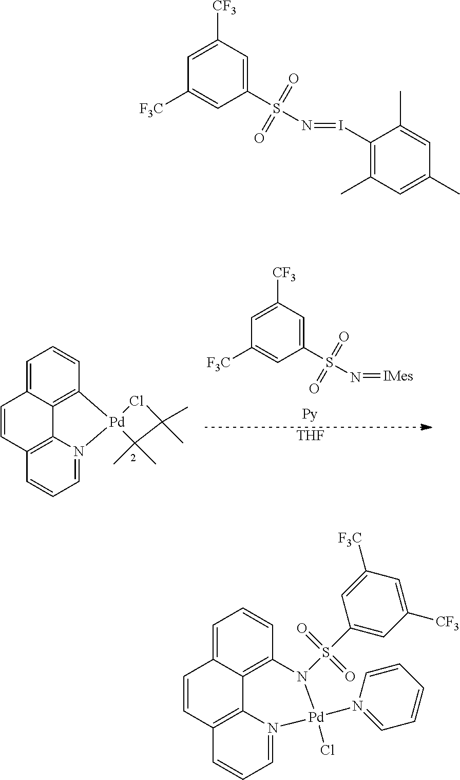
C1=C2C3=C(C=C1)[Pd]1(N4=CC=CC(=C34)C=C2)C(C)(C)C(C)(C)Cl1.[IMes]=NS(C1=CC([CF3])=CC([F3C])=C1)(=O)=O.[THF].C1(S(N=IC2=C(C)C=C(C)C=C2C)(=O)=O)=CC([CF3])=CC([F3C])=C1.C1=C2C3=C(C=C1)N(S(=O)(=O)C1=CC([CF3])=CC([F3C])=C1)[Pd](N1=CC=CC=C1)(Cl)N1=CC=CC(=C31)C=C2
